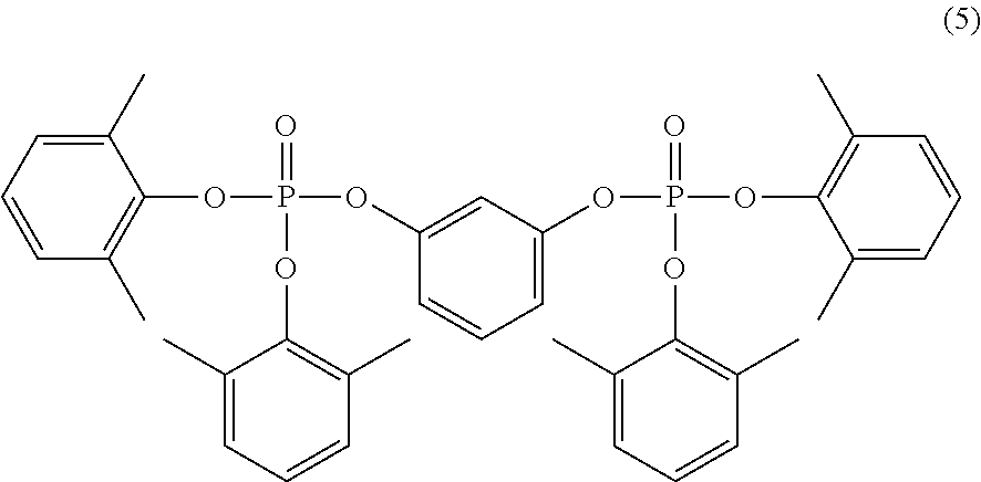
C1(C)=CC=CC(C)=C1OP(OC1=CC(OP(OC2=C(C)C=CC=C2C)(=O)OC2=C(C)C=CC=C2C)=CC=C1)(=O)OC1=C(C)C=CC=C1C
